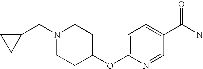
C1(CN2CCC(OC3=CC=C(C(N)=O)C=N3)CC2)CC1
